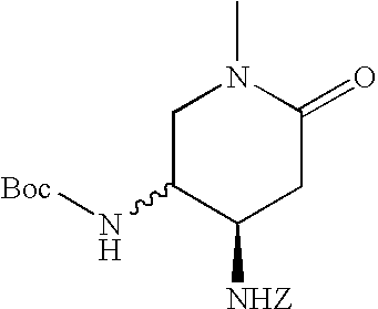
C1C(N[Boc])C([NHZ])CC(=O)N1C
